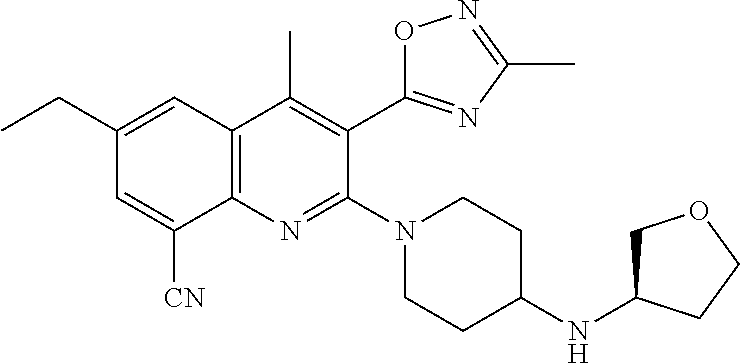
C1(CC)=CC2=C(N=C(N3CCC(NC4COCC4)CC3)C(C3=NC(C)=NO3)=C2C)C([CN])=C1
